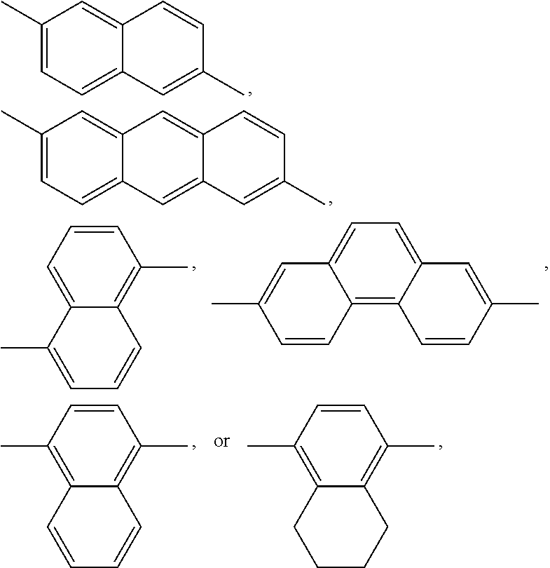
C1(C)=CC=C2C(=C1)C=CC(C)=C2.C1(C)=CC=C2C(=C1)C=C1C(=C2)C=C(C)C=C1.C1=CC=C2C(=C1C)C=CC=C2C.C12=C3C(=CC=C1C=C(C)C=C2)C=C(C)C=C3.C1=CC(C)=C2C(=C1C)C=CC=C2.C1=CC(C)=C2C(=C1C)CCCC2
